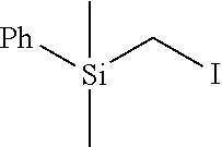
[Ph][Si](CI)(C)C
